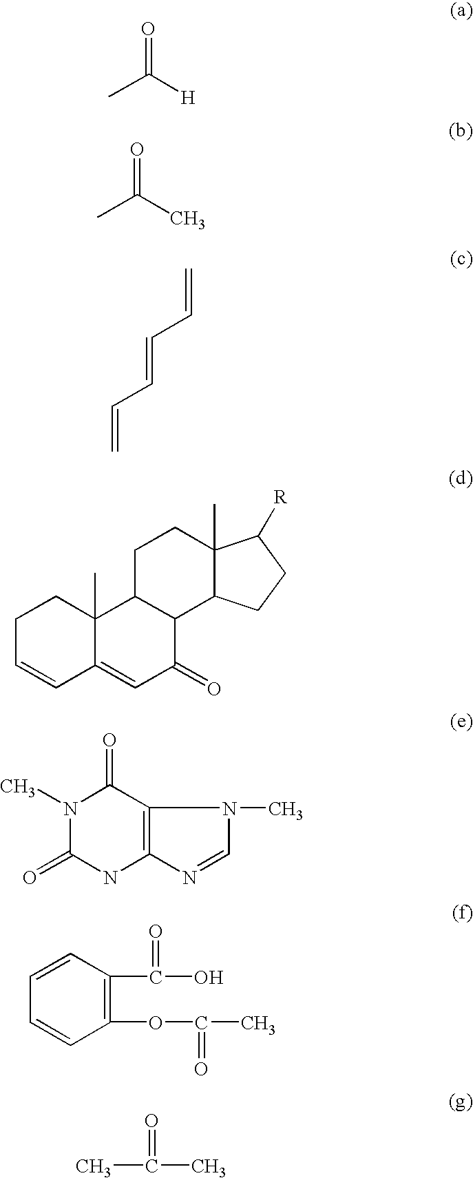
C(C)([H])=O.C(C)(C)=O.C=CC=CC=C.C1C=CC2=CC(=O)C3C(C2(C)C1)CCC1(C)C3CCC1[R].N1(C)C(=O)NC2=C(C1=O)N(C)C=N2.C1(OC(C)=O)=C(C(=O)O)C=CC=C1.CC(C)=O
